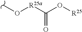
CO[R25a]C(O[R25])=O
